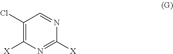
C1(Cl)=C([X])N=C([X])N=C1
